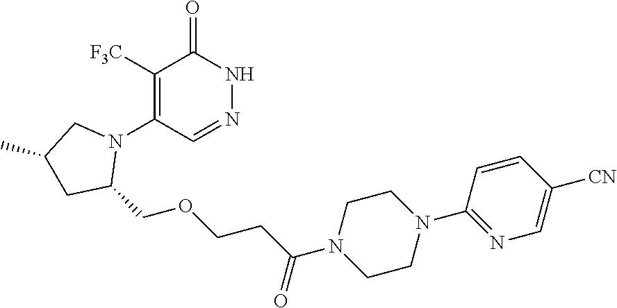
C1([F3C])=C(N2CC(C)CC2COCCC(N2CCN(C3=NC=C([CN])C=C3)CC2)=O)C=NNC1=O
